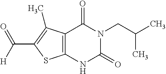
C12=C(NC(=O)N(CC(C)C)C1=O)SC(C(=O)[H])=C2C
